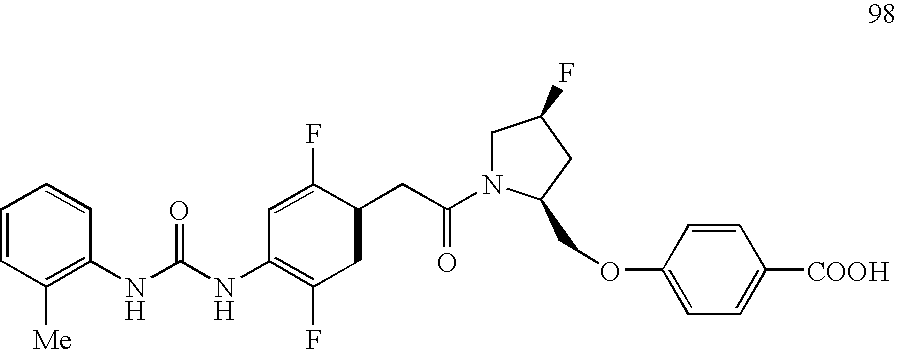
C1=CC([Me])=C(NC(NC2=C(F)CC(CC(=O)N3CC(F)CC3COC3=CC=C([COOH])C=C3)C(F)=C2)=O)C=C1
